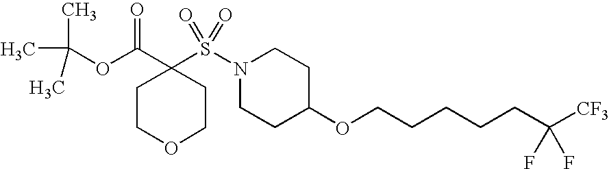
C1COCCC1(C(OC(C)(C)C)=O)S(N1CCC(OCCCCCC([CF3])(F)F)CC1)(=O)=O
